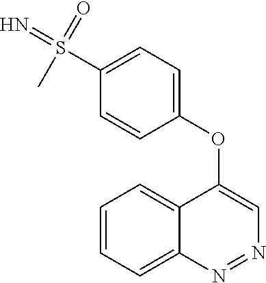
C12=CC=CC=C1N=NC=C2OC1=CC=C(S(=N)(=O)C)C=C1
